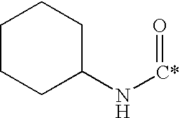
C1CCC(N[C*]=O)CC1
